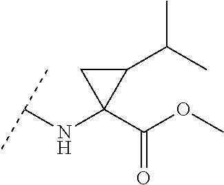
C(NC1(C(OC)=O)C(C(C)C)C1)(C)C
